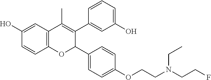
C12=C(C=C(O)C=C1)C(C)=C(C1=CC(O)=CC=C1)C(C1=CC=C(OCCN(CCF)CC)C=C1)O2
